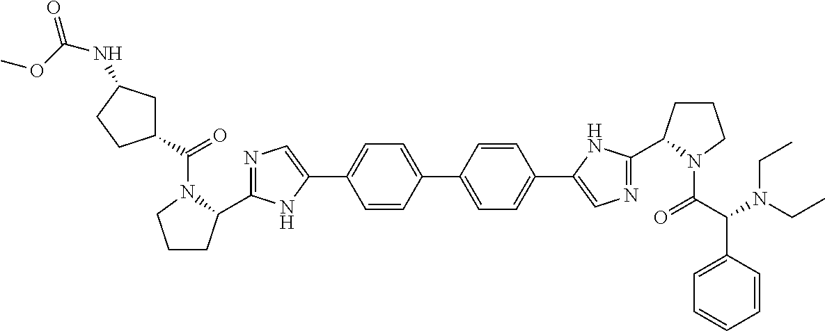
C1=CC(C2=CC=C(C3=CN=C(C4CCCN4C(C(N(CC)CC)C4=CC=CC=C4)=O)N3)C=C2)=CC=C1C1=CN=C(C2CCCN2C(=O)C2CC(NC(OC)=O)CC2)N1
